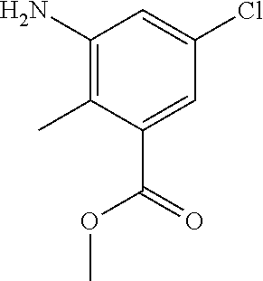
C1(N)=C(C)C(C(=O)OC)=CC(Cl)=C1
